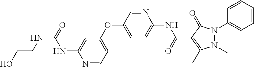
C1(OC2=CC=C(NC(C3=C(C)N(C)N(C4=CC=CC=C4)C3=O)=O)N=C2)=CC=NC(NC(NCCO)=O)=C1
